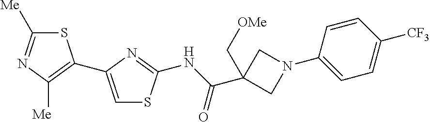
S1C([Me])=NC([Me])=C1C1=CSC(NC(C2(C[OMe])CN(C3=CC=C([CF3])C=C3)C2)=O)=N1
